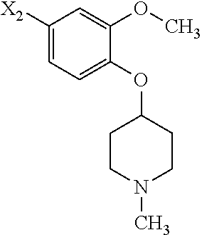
C1([X2])=CC=C(OC2CCN(C)CC2)C(OC)=C1
